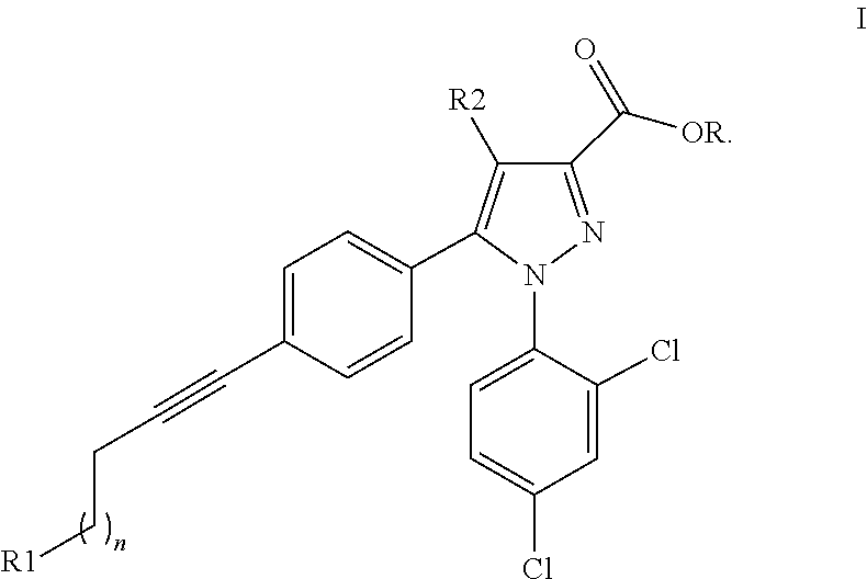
C1=C(N2N=C(C(=O)[OR])C([R2])=C2C2=CC=C(C#CCC[R1])C=C2)C(Cl)=CC(Cl)=C1
